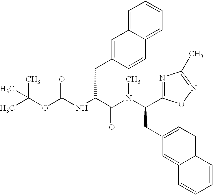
C(OC(NC(C(N(C)C(CC1=CC=C2C(=C1)C=CC=C2)C1=NC(C)=NO1)=O)CC1=CC2=CC=CC=C2C=C1)=O)(C)(C)C
